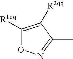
C1([R1qq])=C([R2qq])C(C)=NO1
